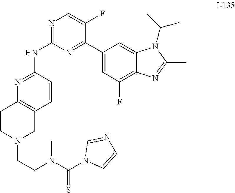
N1=C(NC2=NC3=C(C=C2)CN(CCN(C(N2C=CN=C2)=S)C)CC3)N=C(C2=CC(F)=C3C(=C2)N(C(C)C)C(C)=N3)C(F)=C1
